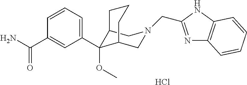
Cl.C12C(OC)(C3=CC=CC(C(N)=O)=C3)C(CN(CC3=NC4=C(N3)C=CC=C4)C1)CCC2
